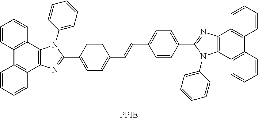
C1=CC2=C(C=C1)C1=C(C3=C2C=CC=C3)N=C(C2=CC=C(C=CC3=CC=C(C4=NC5=C(N4C4=CC=CC=C4)C4=C(C6=C5C=CC=C6)C=CC=C4)C=C3)C=C2)N1C1=CC=CC=C1
